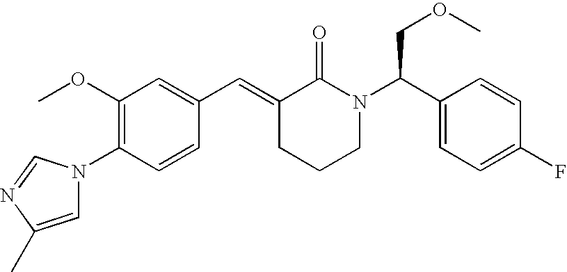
C1=CC(N2C=C(C)N=C2)=C(OC)C=C1C=C1CCCN(C(C2=CC=C(F)C=C2)COC)C1=O
